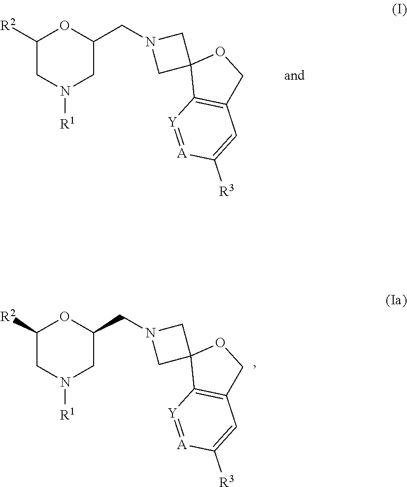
C1([R2])CN([R1])CC(CN2CC3(C2)C2=C(CO3)C=C([R3])[A]=[Y]2)O1.C1([R2])CN([R1])CC(CN2CC3(C2)C2=C(CO3)C=C([R3])[A]=[Y]2)O1
